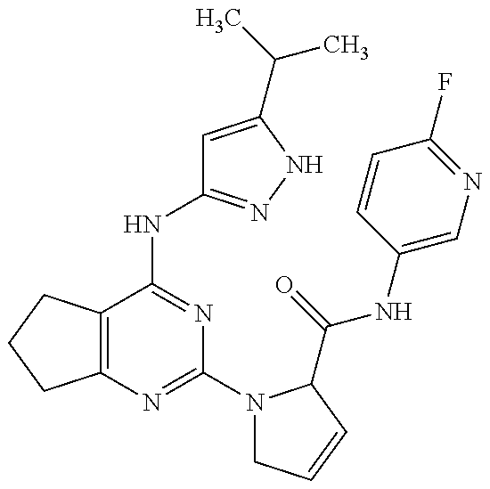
C12=C(C(NC3=NNC(C(C)C)=C3)=NC(N3CC=CC3C(=O)NC3=CN=C(F)C=C3)=N1)CCC2
